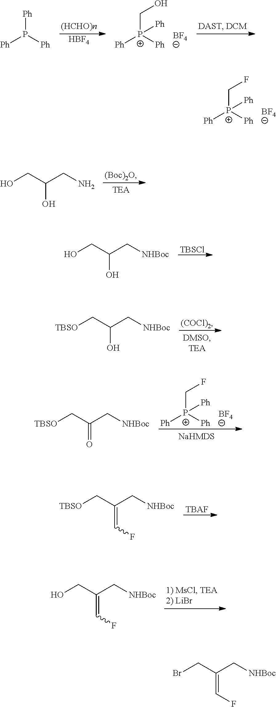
[BF4].[P+](CF)([Ph])([Ph])[Ph].[TBSCl].OC(CO)C[NHBoc].[BF4].[P+](CO)([Ph])([Ph])[Ph].P([Ph])([Ph])[Ph].[HBF4].OC(CO)CN.[(Boc)2O].OC(C[TBSO])C[NHBoc].[(COCl)2].[TBSO]CC(C[NHBoc])=CF.[TBAF].OCC(C[NHBoc])=CF.O=C(C[TBSO])C[NHBoc].[BF4].[P+](CF)([Ph])([Ph])[Ph].BrCC(C[NHBoc])=CF
